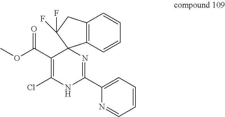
C12=C(C=CC=C1)C1(C(F)(F)C2)C(C(OC)=O)=C(Cl)NC(C2=CC=CC=N2)=N1
